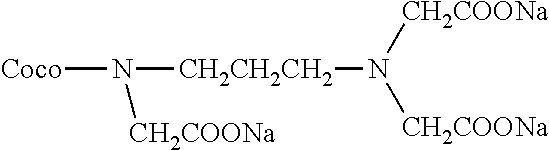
[Coco]N([CH2CH2CH2]N([CH2COONa])[CH2COONa])[CH2COONa]
